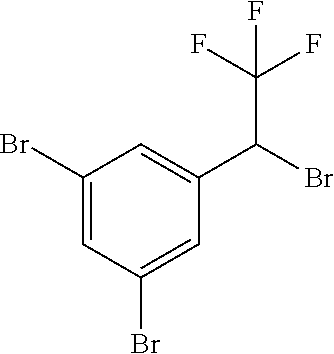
C1(Br)=CC(Br)=CC(C(Br)C(F)(F)F)=C1
